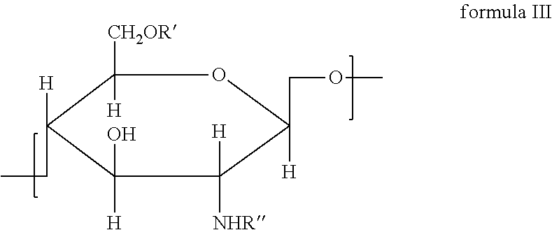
C1([CH2OR])([H])C([H])(CC)C([H])(O)C([H])([NHR])C(COC)([H])O1
